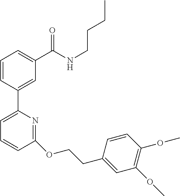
C1=CC(C2=CC=CC(OCCC3=CC(OC)=C(OC)C=C3)=N2)=CC(C(NCCCC)=O)=C1
